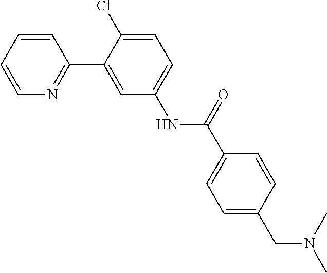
C1=CC=CN=C1C1=CC(NC(C2=CC=C(CN(C)C)C=C2)=O)=CC=C1Cl
